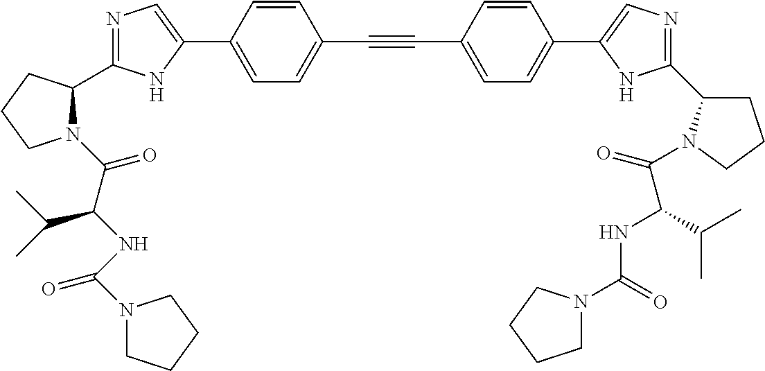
N1=C(C2N(C(C(NC(N3CCCC3)=O)C(C)C)=O)CCC2)NC(C2=CC=C(C#CC3=CC=C(C4=CN=C(C5CCCN5C(=O)C(C(C)C)NC(=O)N5CCCC5)N4)C=C3)C=C2)=C1
